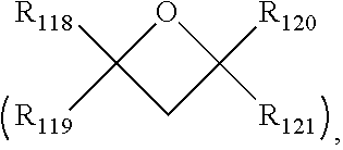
C1([R118])([R119])CC([R121])([R120])O1
